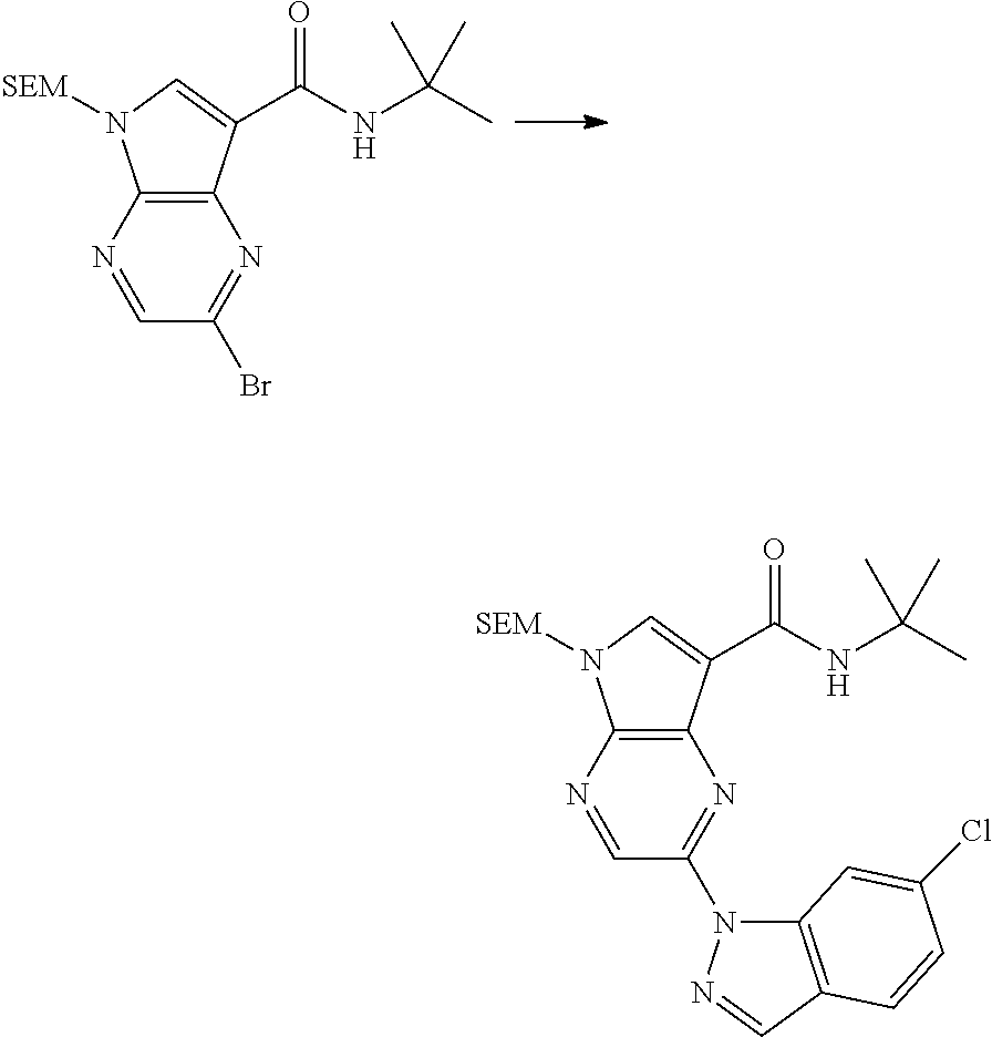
C12=C(N=CC(Br)=N1)N([SEM])C=C2C(NC(C)(C)C)=O.C12=C(N=CC(N3C4=C(C=N3)C=CC(Cl)=C4)=N1)N([SEM])C=C2C(NC(C)(C)C)=O
